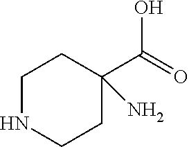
C1NCCC(C(O)=O)(N)C1
